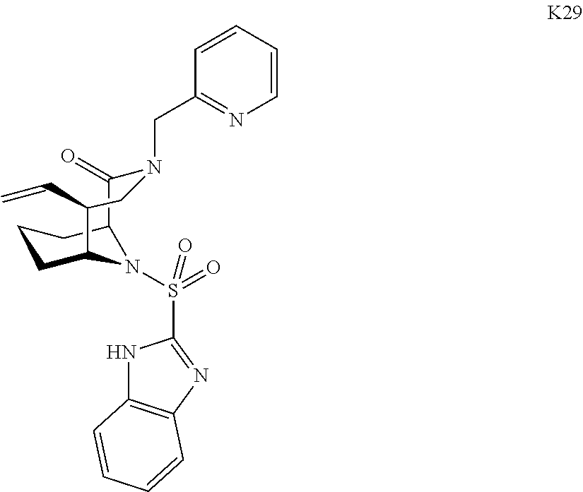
C1CC2N(S(=O)(=O)C3=NC4=C(N3)C=CC=C4)C(C1)C(=O)N(CC1=NC=CC=C1)CC2C=C
